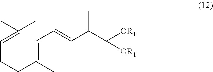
C(CCC(=CC=CC(C)C([OR1])[OR1])C)=C(C)C
